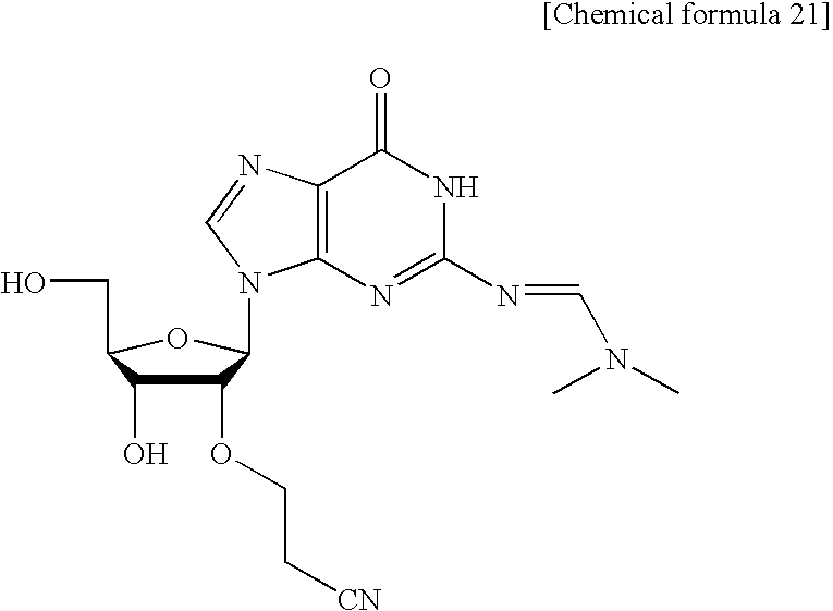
C1(OCC[CN])C(O)C(CO)OC1N1C2=C(N=C1)C(=O)NC(N=CN(C)C)=N2
